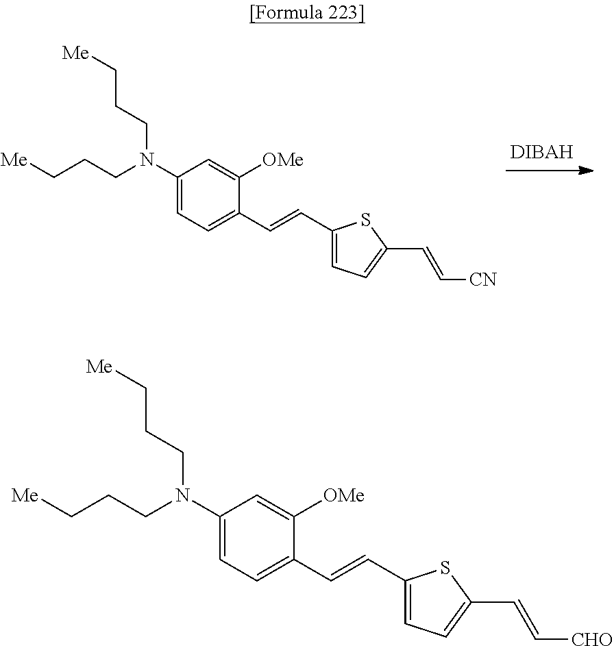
C1(N(CCC[Me])CCC[Me])=CC=C(C=CC2=CC=C(C=C[CN])S2)C([OMe])=C1.C1(N(CCC[Me])CCC[Me])=CC=C(C=CC2=CC=C(C=C[CHO])S2)C([OMe])=C1
